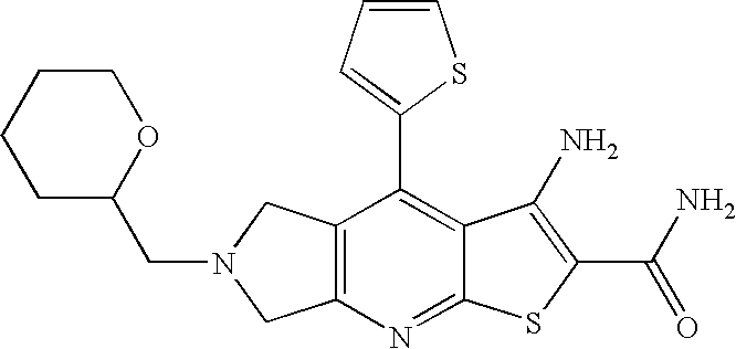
C12=C(CN(CC3OCCCC3)C1)C(C1=CC=CS1)=C1C(=N2)SC(C(N)=O)=C1N
